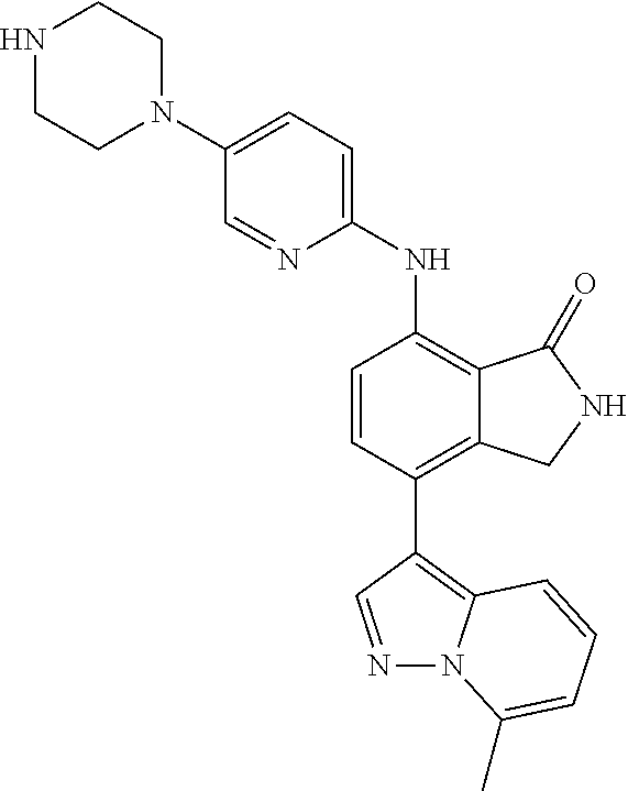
C1(N2CCNCC2)=CC=C(NC2=C3C(=C(C4=C5N(N=C4)C(C)=CC=C5)C=C2)CNC3=O)N=C1
